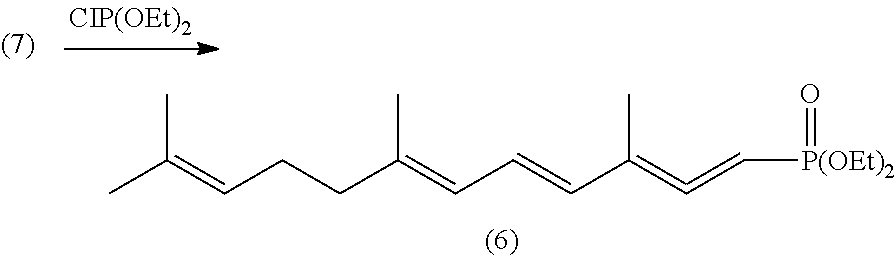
CC(=CCCC(=CC=CC(=C=C[P(OEt)2]=O)C)C)C
